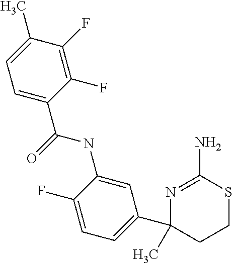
C1(F)=C(F)C(C)=CC=C1C(=O)NC1=CC(C2(C)CCSC(N)=N2)=CC=C1F
